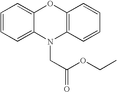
C1=CC=C2C(=C1)OC1=C(N2CC(=O)OCC)C=CC=C1
